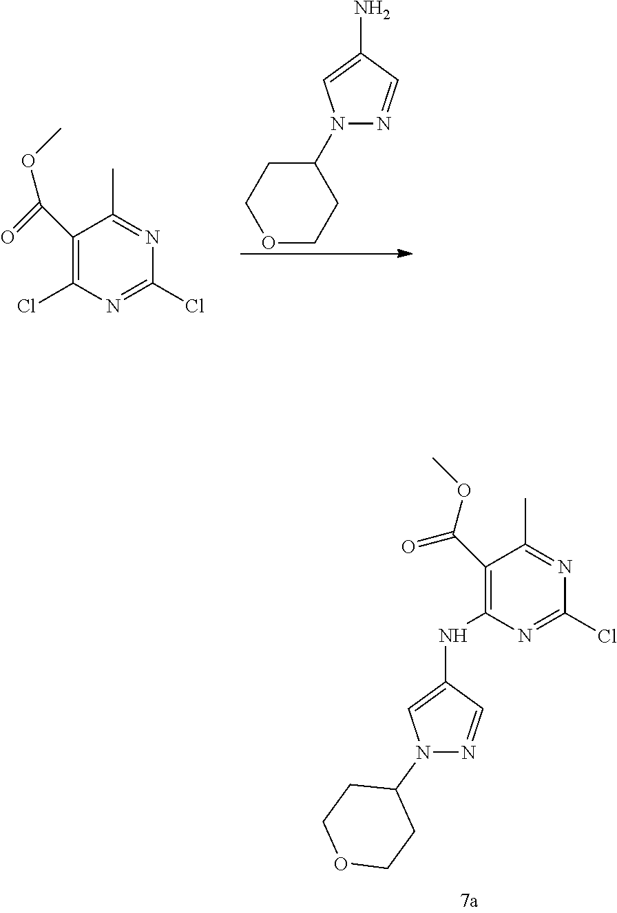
C1(C(OC)=O)=C(Cl)N=C(Cl)N=C1C.N1(C2CCOCC2)N=CC(N)=C1.C1(C(OC)=O)=C(NC2=CN(C3CCOCC3)N=C2)N=C(Cl)N=C1C
